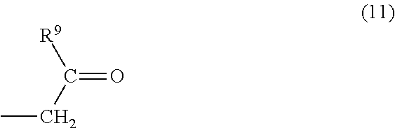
[R9]C(CC)=O
